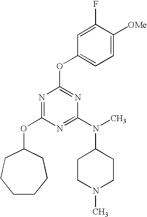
C1CCCC(OC2=NC(OC3=CC=C([OMe])C(F)=C3)=NC(N(C)C3CCN(C)CC3)=N2)CC1
